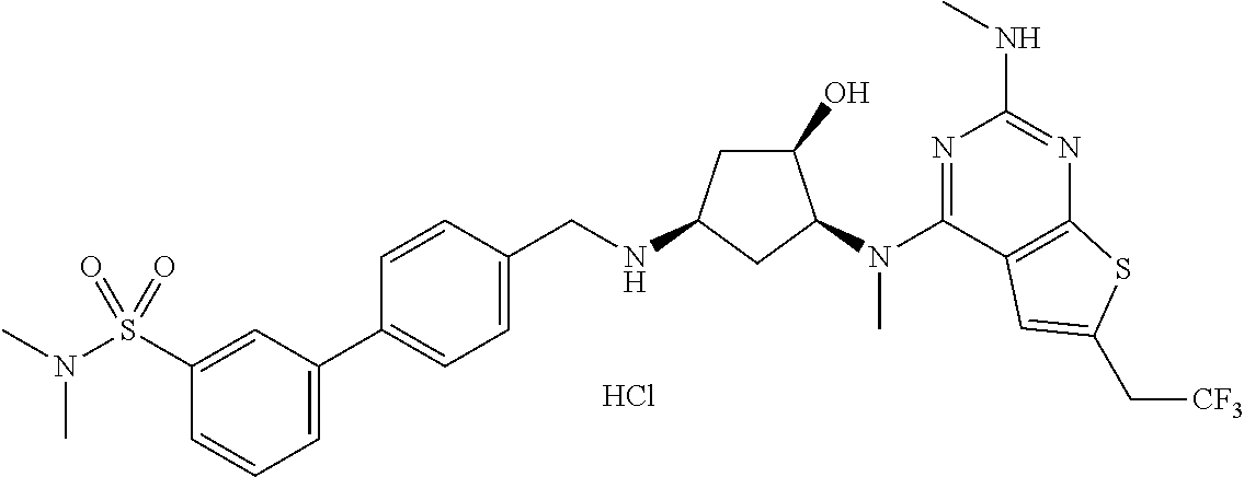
C1=CC(C2=CC=CC(S(N(C)C)(=O)=O)=C2)=CC=C1CNC1CC(O)C(N(C2=NC(NC)=NC3=C2C=C(C[CF3])S3)C)C1.Cl
